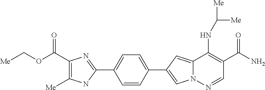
N12C(=CC(C3=CC=C(C4=NC(C(OC[Me])=O)=C([Me])N4)C=C3)=C1)C(NC([Me])[Me])=C(C(N)=O)C=N2
